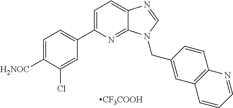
C1(C2=CC=C3C(=N2)N(CC2=CC4=C(C=C2)N=CC=C4)C=N3)=CC=C([H2NOC])C(Cl)=C1.[CF3COOH]
